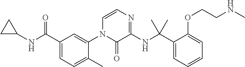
C1(C(NC2CC2)=O)=CC=C(C)C(N2C(=O)C(NC(C3=CC=CC=C3OCCNC)(C)C)=NC=C2)=C1
